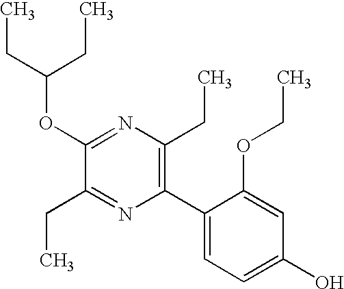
C1(OC(CC)CC)=NC(CC)=C(C2=CC=C(O)C=C2OCC)N=C1CC
